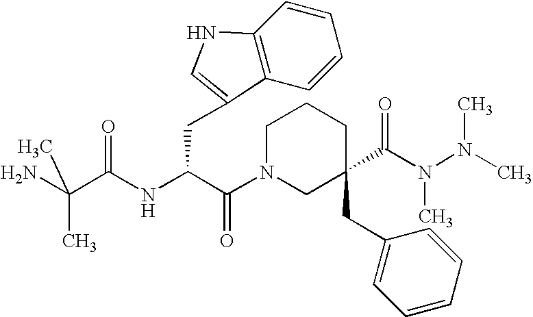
NC(C(NC(C(N1CC(CC2=CC=CC=C2)(C(N(N(C)C)C)=O)CCC1)=O)CC1=CNC2=C1C=CC=C2)=O)(C)C
